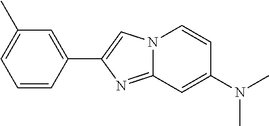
N12C(=NC(C3=CC(C)=CC=C3)=C1)C=C(N(C)C)C=C2
